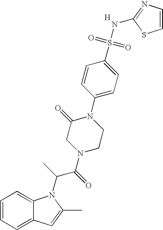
C1=CC=C2C(=C1)N(C(C(N1CCN(C3=CC=C(S(=O)(=O)NC4=NC=CS4)C=C3)C(=O)C1)=O)C)C(C)=C2.[H]
